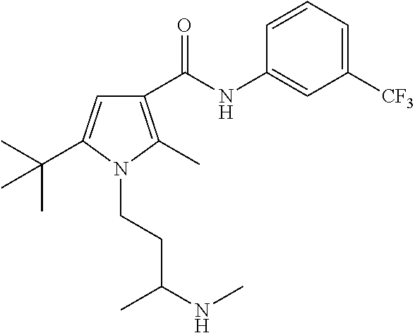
C1([CF3])=CC=CC(NC(C2=C(C)N(CCC(NC)C)C(C(C)(C)C)=C2)=O)=C1
